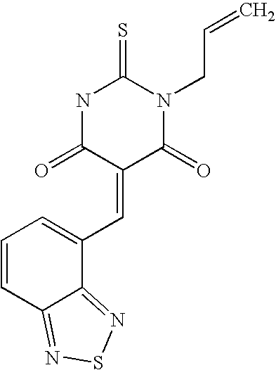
O=C1C(=CC2=CC=CC3=NSN=C23)C(=O)N(CC=C)C(=S)N1
